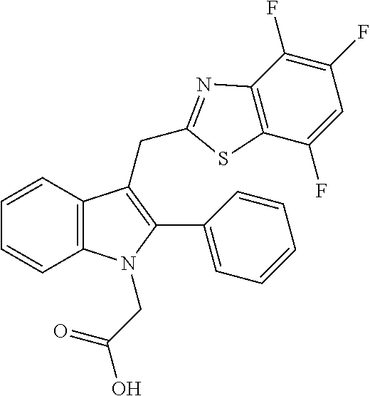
C12=C(C=CC=C1)C(CC1=NC3=C(C(F)=CC(F)=C3F)S1)=C(C1=CC=CC=C1)N2CC(O)=O
